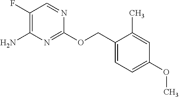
C1(F)=C(N)N=C(OCC2=CC=C(OC)C=C2C)N=C1
